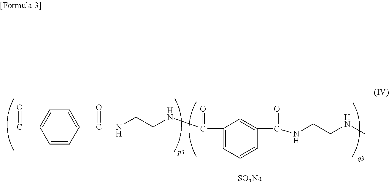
C1=CC(C(NCCNC(C2=CC([SO3Na])=CC(C(NCCNC)=O)=C2)=O)=O)=CC=C1C(C)=O
